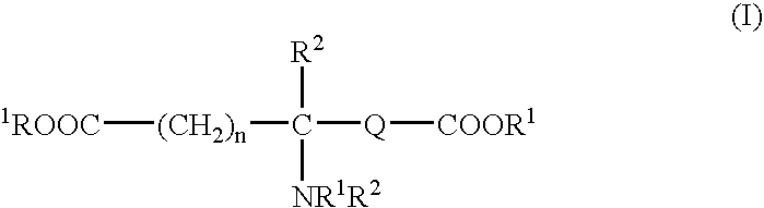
[1ROOC][(CH2)n]C([Q][COOR1])([R2])[NR1R2]
